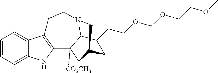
C1=CC=C2C(=C1)C1=C(N2)C2([CO2CH3])C3N(CC1)CC(C2)CC3CCOCOCCOC
